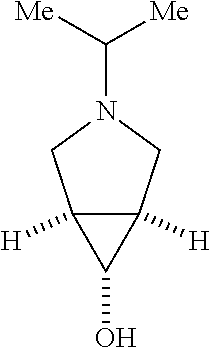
C12([H])C([H])(CN(C([Me])[Me])C1)C2O
